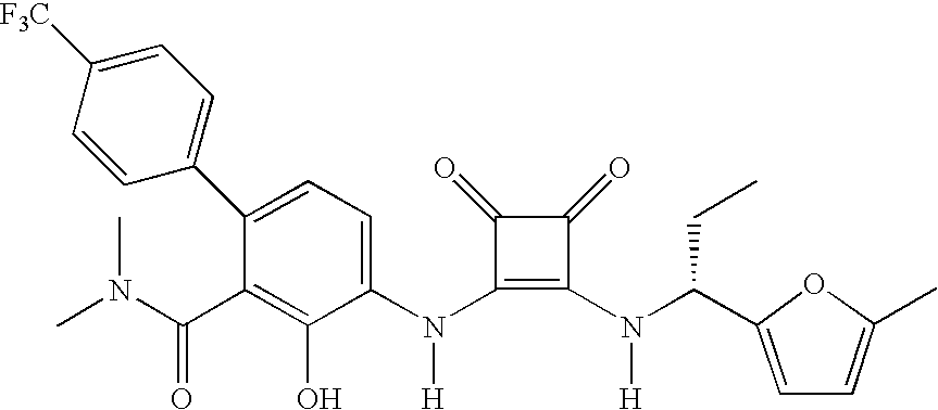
N(C1=C(N(C(C2=CC=C(C)O2)CC)[H])C(=O)C1=O)([H])C1=CC=C(C2=CC=C([F3C])C=C2)C(C(N(C)C)=O)=C1O
